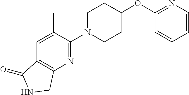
C1(N2CCC(OC3=NC=CC=C3)CC2)=NC2=C(C=C1C)C(=O)NC2
